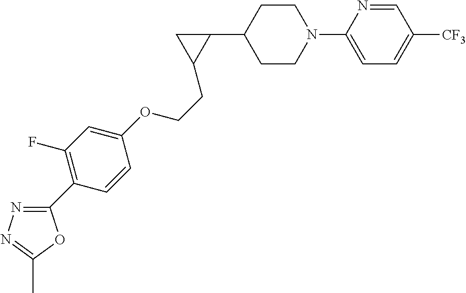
C1CN(C2=CC=C([CF3])C=N2)CCC1C1CC1CCOC1=CC(F)=C(C2=NN=C(C)O2)C=C1
